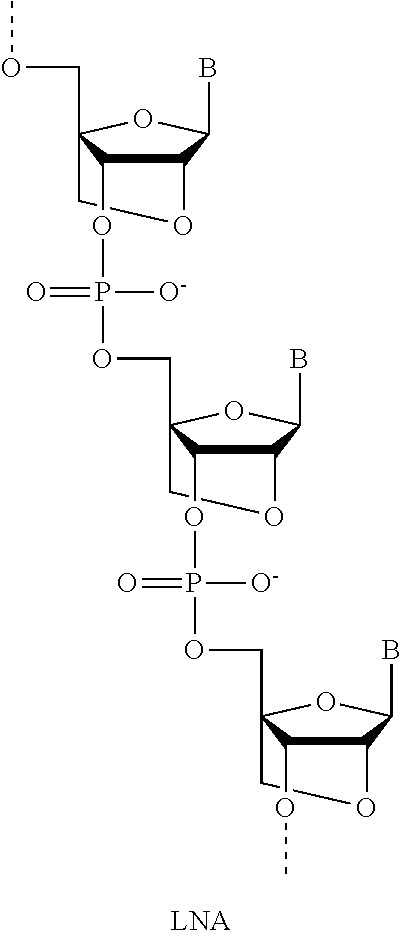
C12C(B)OC(COC)(CO1)C2OP(=O)([O-])OCC12OC(B)C(OC1)C2OP(=O)(OCC12OC(B)C(OC1)C2OC)[O-]
